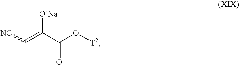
[NC]C=C(C(O[T2])=O)[O-Na+]
